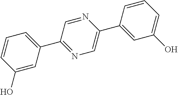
C1(O)=CC(C2=NC=C(C3=CC(O)=CC=C3)N=C2)=CC=C1
